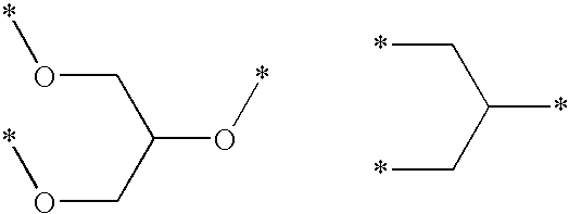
O(CC(O*)CO*)*.*CC(*)C*
